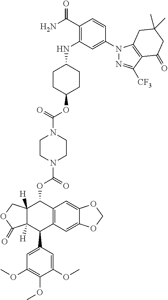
C1(OC)=CC(C2C3([H])C([H])(C(OC(N4CCN(C(=O)OC5CCC(NC6=C(C(N)=O)C=CC(N7N=C([CF3])C8=C7CC(C)(C)CC8=O)=C6)CC5)CC4)=O)C4=C2C=C2C(=C4)OCO2)COC3=O)=CC(OC)=C1OC
